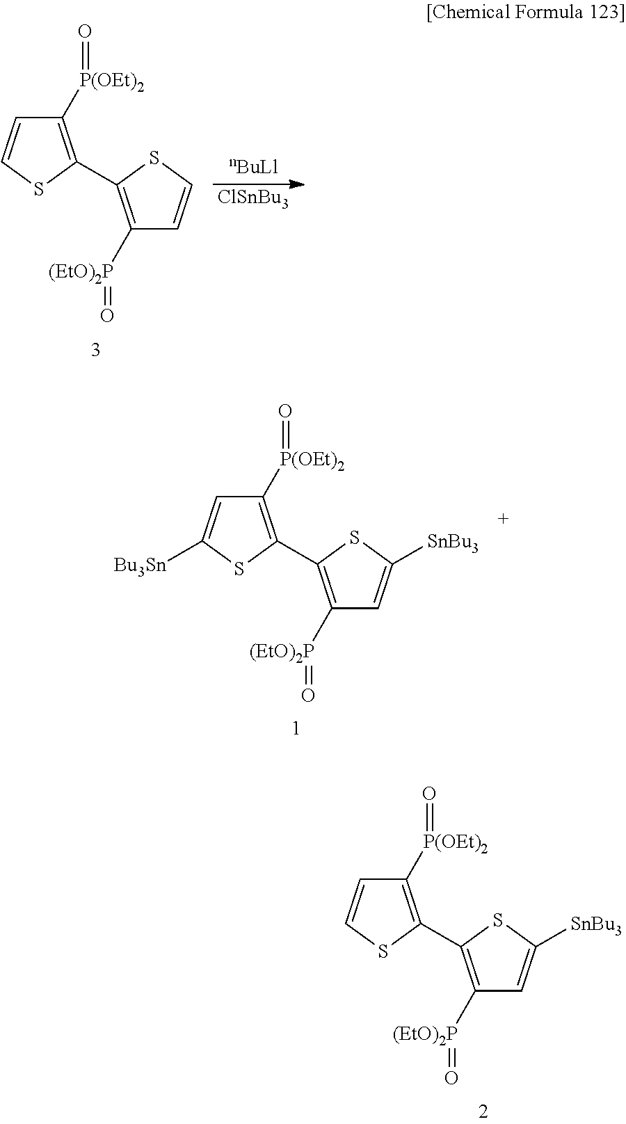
[ClSnBu3].C1([P(OEt)2]=O)=C(C2=C([(EtO)2P]=O)C=CS2)SC=C1.C1([P(OEt)2]=O)=C(C2=C([(EtO)2P]=O)C=C([SnBu3])S2)SC=C1.C1([P(OEt)2]=O)=C(C2=C([(EtO)2P]=O)C=C([SnBu3])S2)SC([Bu3Sn])=C1
